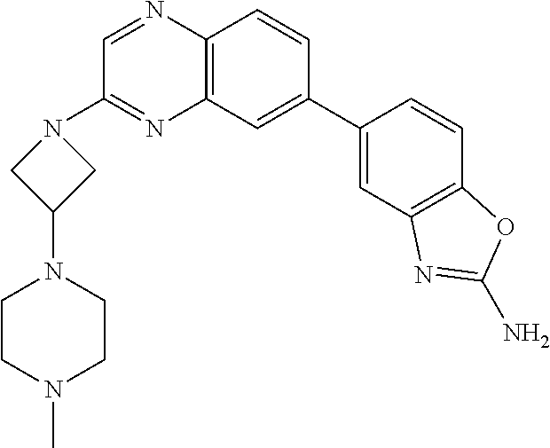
C1(C2=CC3=C(C=C2)N=CC(N2CC(N4CCN(C)CC4)C2)=N3)=CC2=C(C=C1)OC(N)=N2
